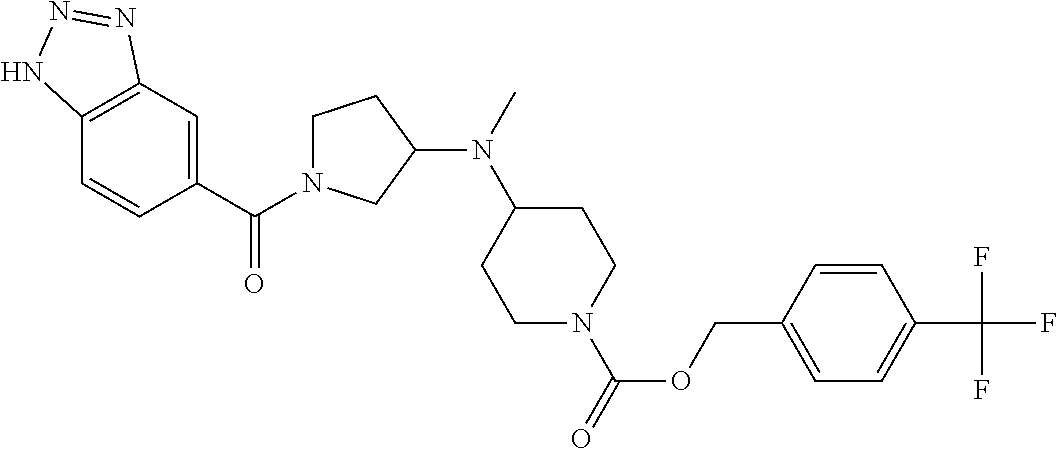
C12=C(C=C(C(=O)N3CCC(N(C4CCN(C(OCC5=CC=C(C(F)(F)F)C=C5)=O)CC4)C)C3)C=C1)N=NN2
